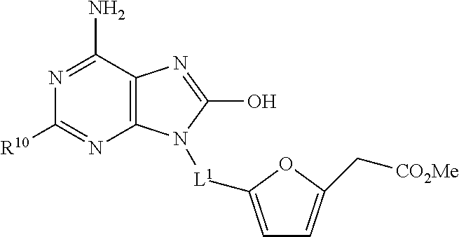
N1=C(N)C2=C(N=C1[R10])N([L1]C1=CC=C(C[CO2Me])O1)C(O)=N2
